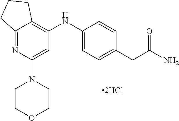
C12=NC(N3CCOCC3)=CC(NC3=CC=C(CC(N)=O)C=C3)=C1CCC2
